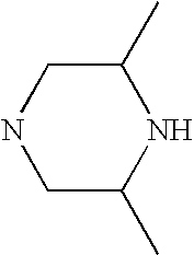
C1C(C)NC(C)CN1
